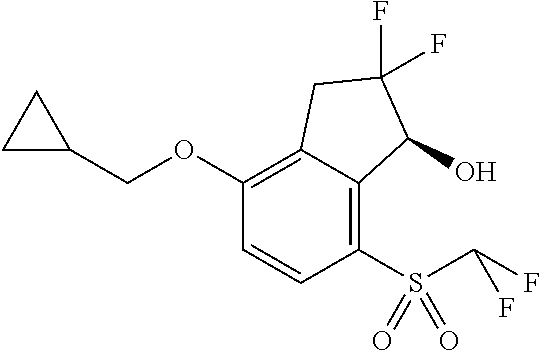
C1(OCC2CC2)=C2C(=C(S(=O)(=O)C(F)F)C=C1)C(O)C(F)(F)C2
